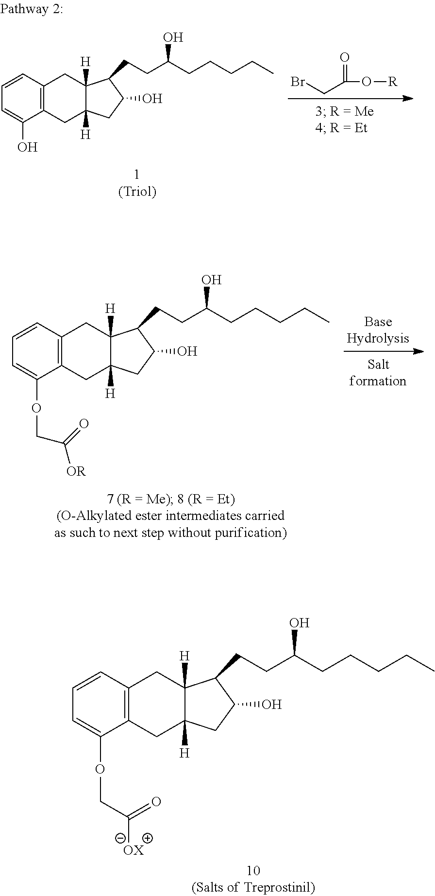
C12=C(C=CC=C1OCC([OX])=O)CC1([H])C([H])(C2)CC(O)C1CCC(CCCCC)O.BrCC(=O)O[R].C12=C(C=CC=C1O)CC1([H])C([H])(C2)CC(O)C1CCC(CCCCC)O.C12=C(C=CC=C1OCC(=O)[OR])CC1([H])C([H])(C2)CC(O)C1CCC(CCCCC)O
